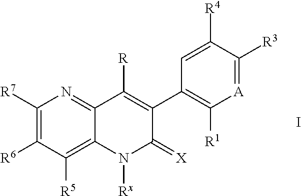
I.[A]1=C([R3])C([R4])=CC(C2=C([R])C3=NC([R7])=C([R6])C([R5])=C3N([Rx])C2=[X])=C1[R1]
